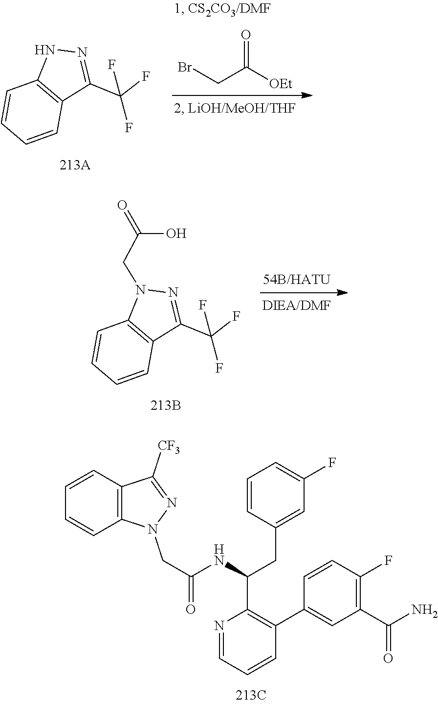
BrCC([OEt])=O.C1=CC2=C(C=C1)NN=C2C(F)(F)F.C1=CC2=C(C=C1)N(CC(=O)O)N=C2C(F)(F)F.C12=C(C([CF3])=NN1CC(=O)NC(CC1=CC(F)=CC=C1)C1=C(C3=CC(C(N)=O)=C(F)C=C3)C=CC=N1)C=CC=C2
